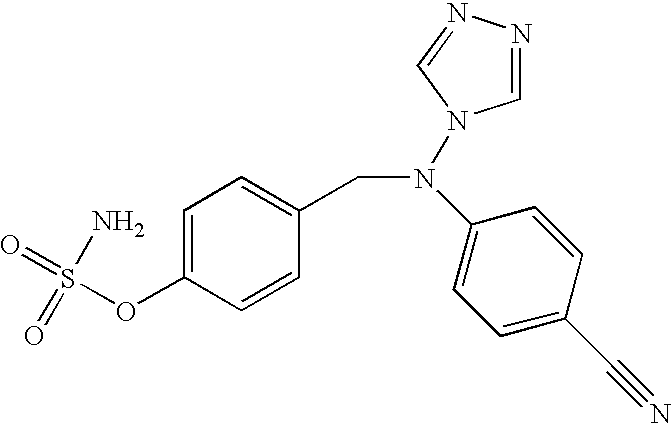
C(N(N1C=NN=C1)C1=CC=C(C#N)C=C1)C1=CC=C(OS(=O)(N)=O)C=C1
